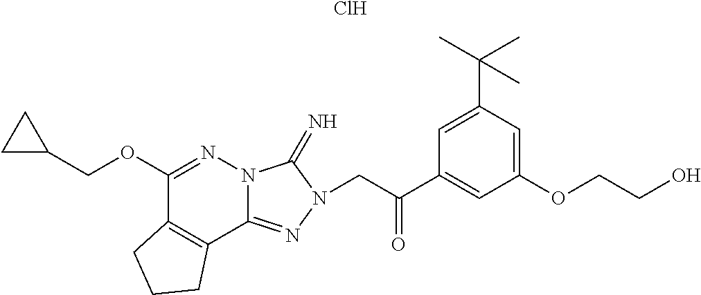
Cl.C1(OCC2CC2)=NN2C(=NN(CC(C3=CC(OCCO)=CC(C(C)(C)C)=C3)=O)C2=N)C2=C1CCC2
